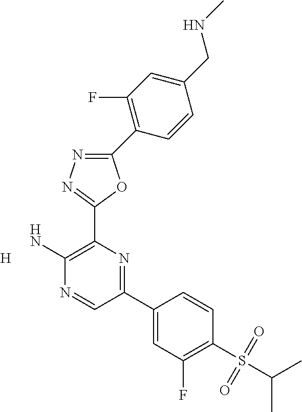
[H].C1(N)=C(C2=NN=C(C3=C(F)C=C(CNC)C=C3)O2)N=C(C2=CC(F)=C(S(=O)(=O)C(C)C)C=C2)C=N1
